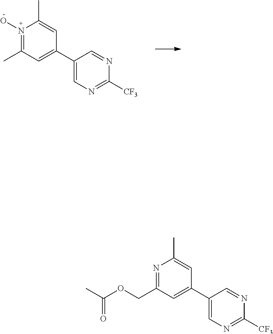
C1(C2=CC(C)=N(O)C(C)=C2)=CN=C([CF3])N=C1.C1(C2=CC(COC(C)=O)=NC(C)=C2)=CN=C([CF3])N=C1
